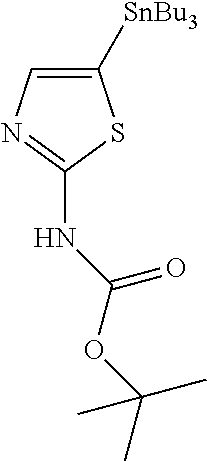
C1([SnBu3])=CN=C(NC(OC(C)(C)C)=O)S1
